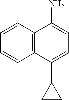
C12=C(C(C3CC3)=CC=C1N)C=CC=C2
